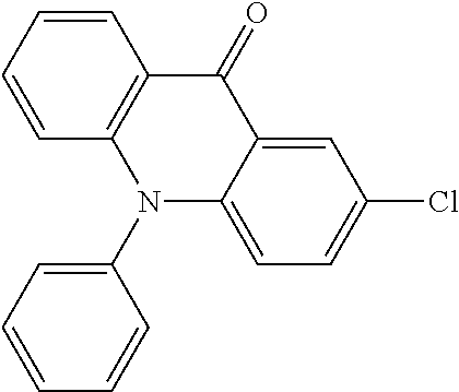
C1=CC=CC2=C1C(=O)C1=CC(Cl)=CC=C1N2C1=CC=CC=C1
